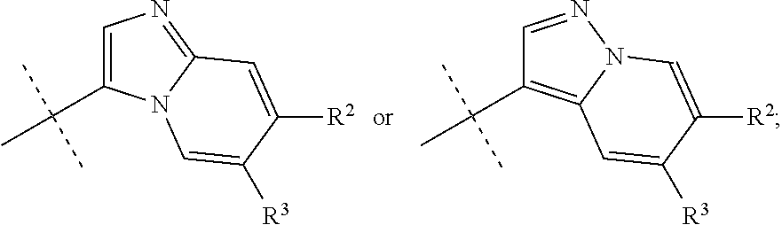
CC(C1=CN=C2N1C=C([R3])C([R2])=C2)(C)C.CC(C1=C2N(N=C1)C=C([R2])C([R3])=C2)(C)C
